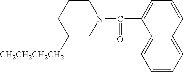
C1C([CH2CH2CH2CH2])CN(C(C2=CC=CC3=CC=CC=C23)=O)CC1
